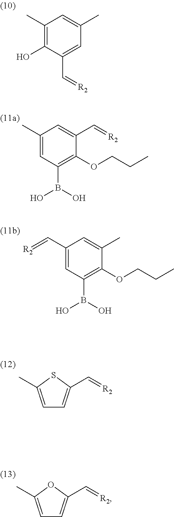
C1=C(C=[R2])C(O)=C(C)C=C1C.C1(OCCC)=C(B(O)O)C=C(C)C=C1C=[R2].C1(OCCC)=C(B(O)O)C=C(C=[R2])C=C1C.C1=C(C)SC(C=[R2])=C1.C1=C(C)OC(C=[R2])=C1
